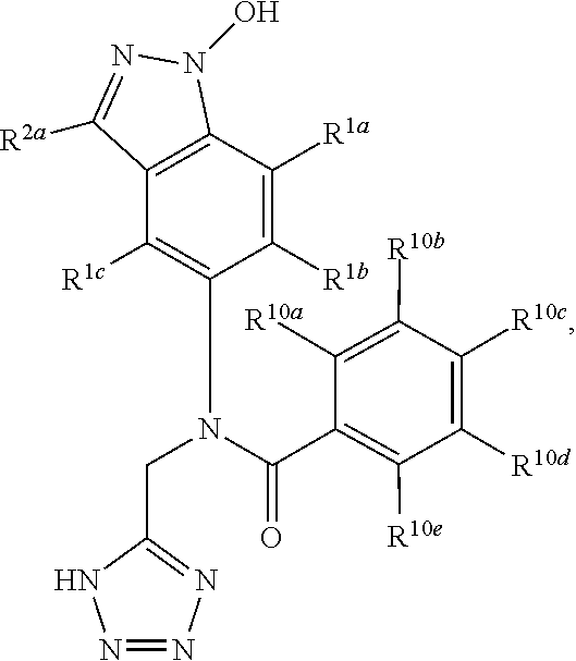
C1([R1c])=C(N(C(=O)C2=C([R10e])C([R10d])=C([R10c])C([R10b])=C2[R10a])CC2=NN=NN2)C([R1b])=C([R1a])C2=C1C([R2a])=NN2O
